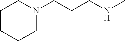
C1CCN(CCCNC)CC1
